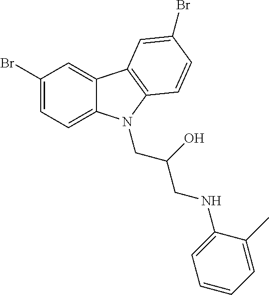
C1(Br)=CC=C2C(=C1)C1=C(N2CC(O)CNC2=CC=CC=C2C)C=CC(Br)=C1
